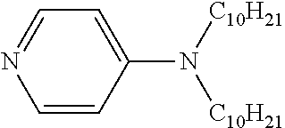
C1=CC(N([C10H21])[C10H21])=CC=N1
